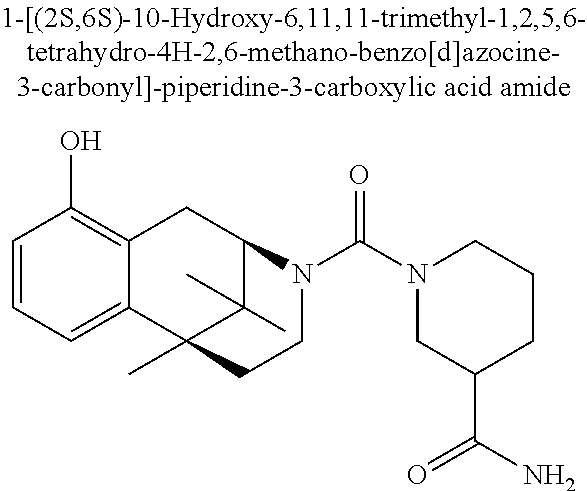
C1=CC=C2C(=C1O)CC1C(C)(C)C2(C)CCN1C(N1CC(C(=O)N)CCC1)=O
